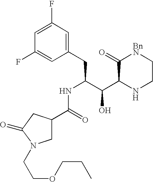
C1C(C(NC(CC2=CC(F)=CC(F)=C2)C(C2NCC[BnN]C2=O)O)=O)CC(=O)N1CCOCCC
